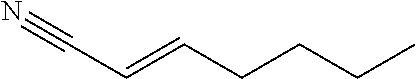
N#CC=CCCCC
